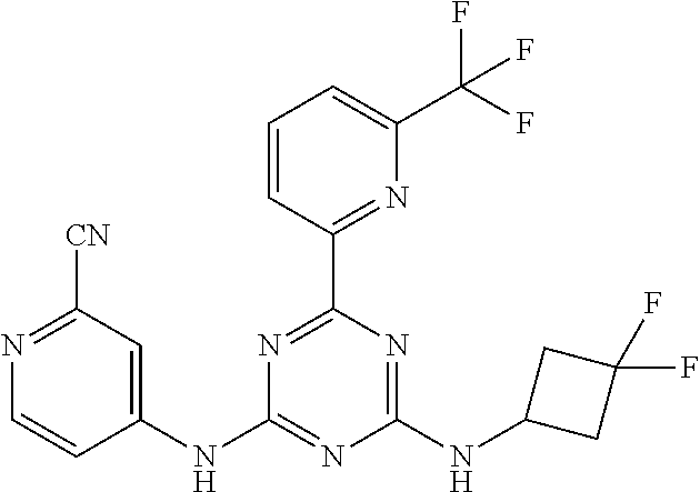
N1=C([CN])C=C(NC2=NC(NC3CC(F)(F)C3)=NC(C3=NC(C(F)(F)F)=CC=C3)=N2)C=C1
